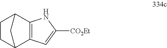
C12=C(C3CCC1C3)NC([CO2Et])=C2
